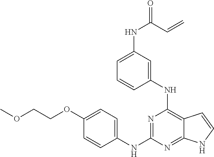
N1=C(NC2=CC=C(OCCOC)C=C2)N=C2C(=C1NC1=CC(NC(C=C)=O)=CC=C1)C=CN2
